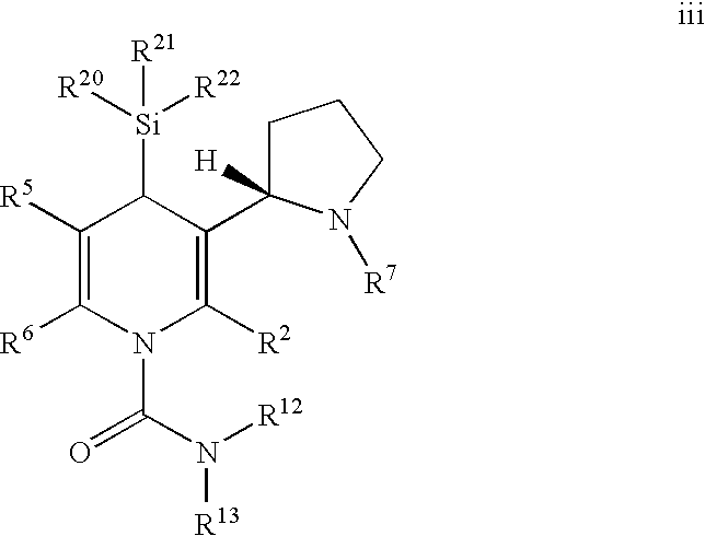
C1([R5])=C([R6])N(C(N([R12])[R13])=O)C([R2])=C(C2([H])CCCN2[R7])C1[Si]([R20])([R22])[R21]
